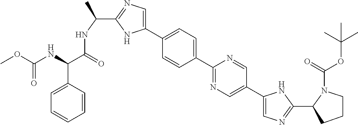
C1(C2=CC=C(C3=NC=C(C4=CN=C(C5CCCN5C(=O)OC(C)(C)C)N4)C=N3)C=C2)=CN=C(C(C)NC(C(C2=CC=CC=C2)NC(OC)=O)=O)N1
